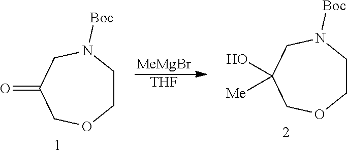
C1CN([Boc])CC(O)([Me])CO1.C1CN([Boc])CC(=O)CO1.[MeMgBr].[THF]
